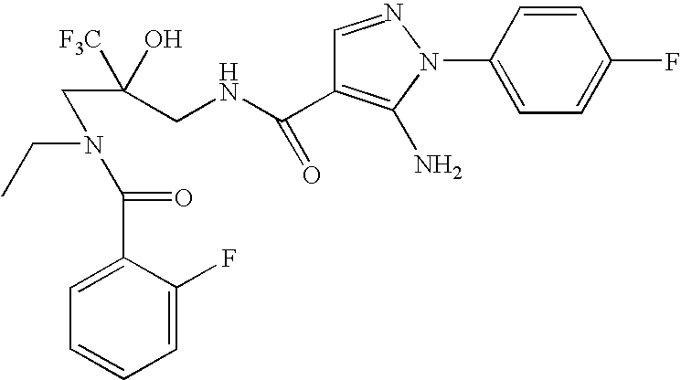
C1=CC(N2N=CC(C(NCC([F3C])(O)CN(CC)C(=O)C3=CC=CC=C3F)=O)=C2N)=CC=C1F
